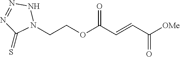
C(COC(C=CC([OMe])=O)=O)N1NN=NC1=S
